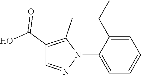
C1=C(N2C(C)=C(C(=O)O)C=N2)C(CC)=CC=C1
